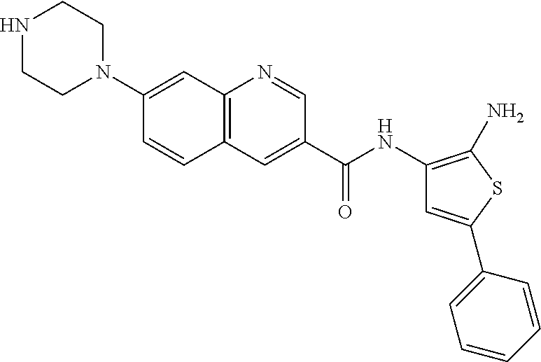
C12=C(C=C(C(NC3=C(N)SC(C4=CC=CC=C4)=C3)=O)C=N1)C=CC(N1CCNCC1)=C2
